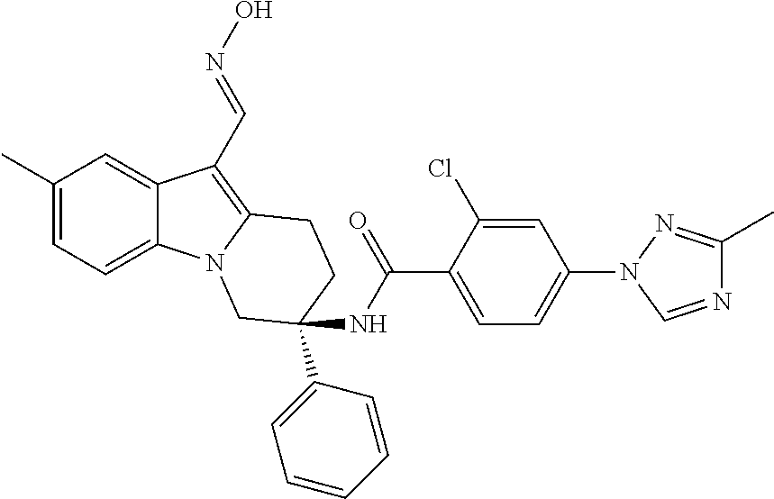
C1(C)=CC=C2C(=C1)C(C=NO)=C1N2CC(NC(C2=CC=C(N3C=NC(C)=N3)C=C2Cl)=O)(C2=CC=CC=C2)CC1
